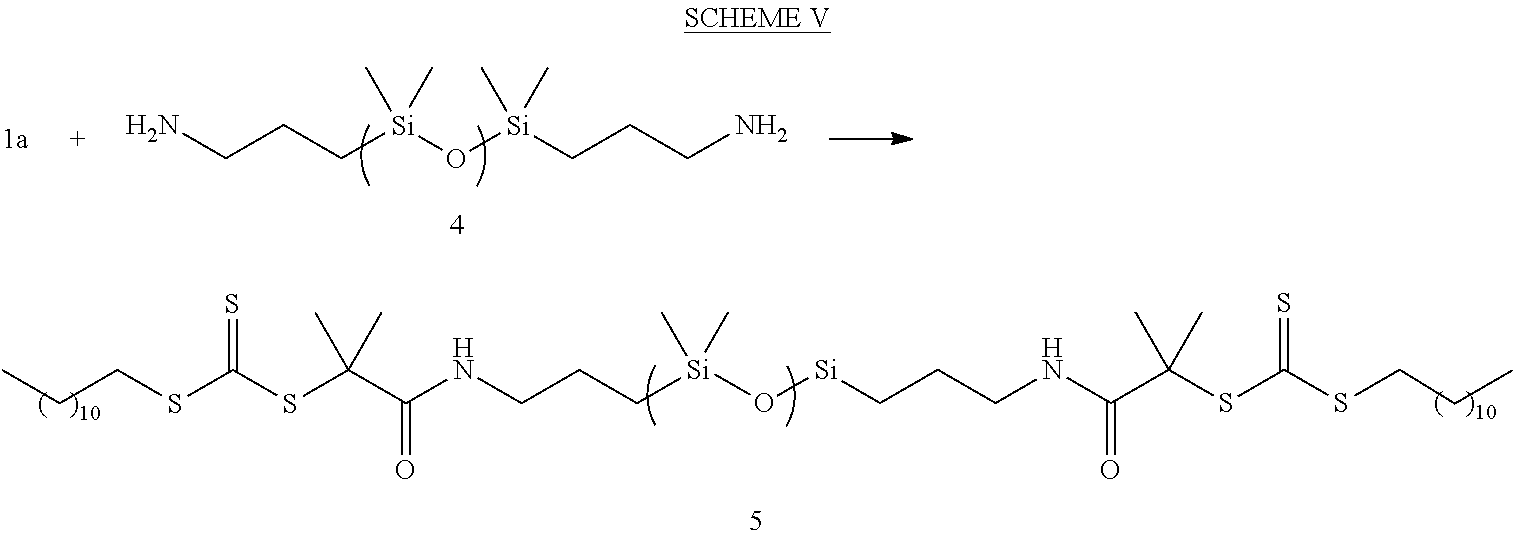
C(C(SC(SCCC)=S)(C)C)(=O)NCCC[Si]O[Si](CCCNC(C(SC(SCCC)=S)(C)C)=O)(C)C.C(CC[Si](O[Si](CCCN)(C)C)(C)C)N
